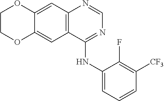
C12=CC3=C(C=C1OCCO2)C(NC1=CC=CC([CF3])=C1F)=NC=N3
